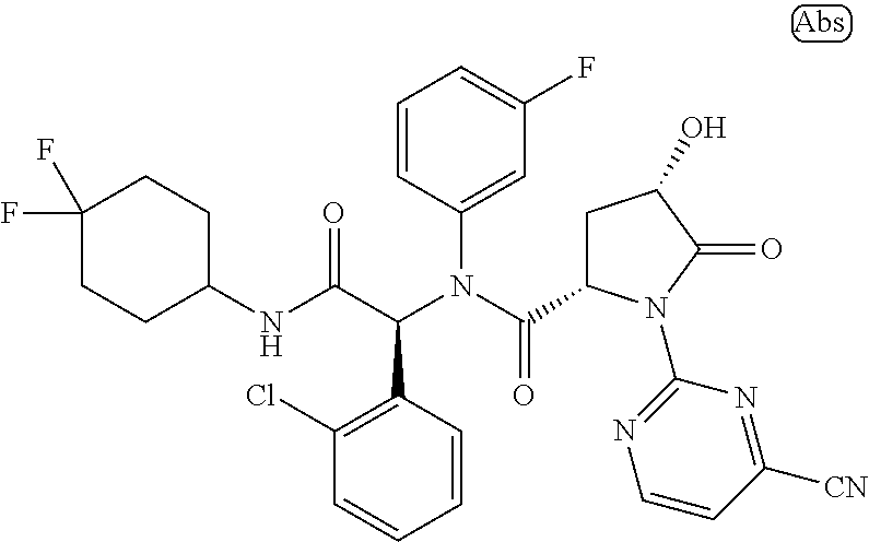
C1(N(C(C2CC(O)C(=O)N2C2=NC=CC([CN])=N2)=O)C(C(NC2CCC(F)(F)CC2)=O)C2=C(Cl)C=CC=C2)=CC(F)=CC=C1
